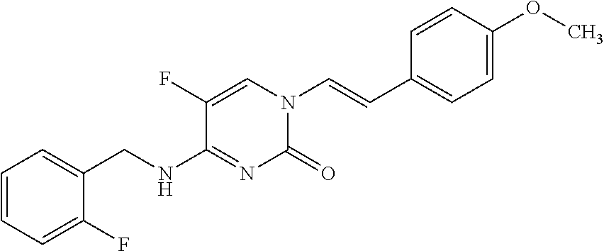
C(=CN1C(=O)N=C(NCC2=CC=CC=C2F)C(F)=C1)C1=CC=C(OC)C=C1
